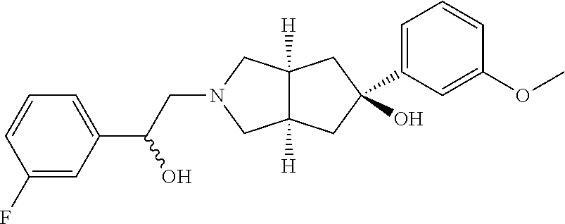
C1(O)(C2=CC=CC(OC)=C2)CC2([H])C([H])(CN(CC(C3=CC=CC(F)=C3)O)C2)C1
